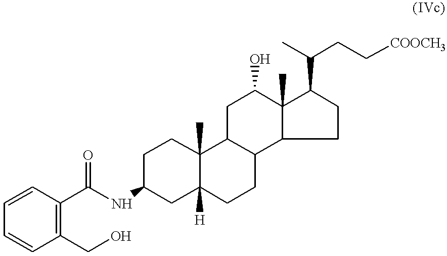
C1CC2(C)C([H])(CC1NC(C1=C(CO)C=CC=C1)=O)CCC1C2CC(O)C2(C)C1CCC2C(CC[COOCH3])C
